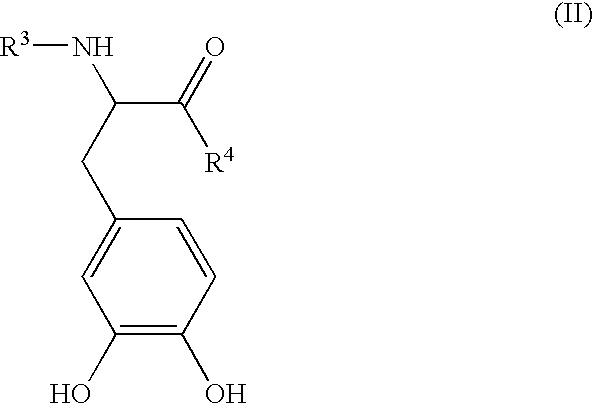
C1(O)=C(O)C=C(CC(C([R4])=O)N[R3])C=C1
